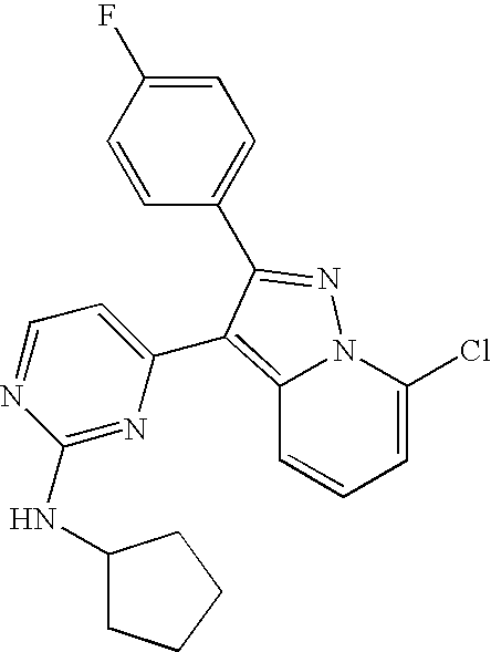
C12=C(C3=CC=NC(NC4CCCC4)=N3)C(C3=CC=C(F)C=C3)=NN1C(Cl)=CC=C2
